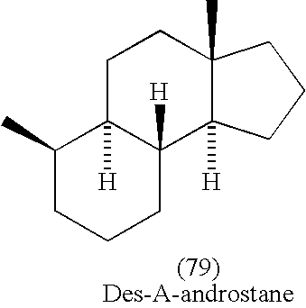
C1(C)CCCC2([H])C1([H])CCC1(C)C2([H])CCC1
